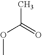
CC(OC)=O
